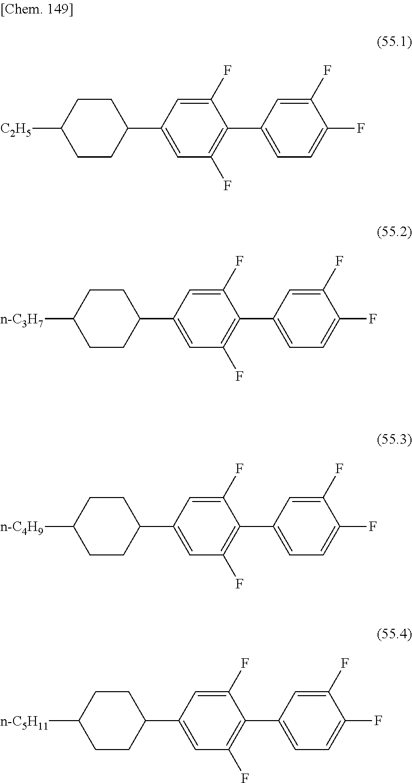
C1CC([C2H5])CCC1C1=CC(F)=C(C2=CC=C(F)C(F)=C2)C(F)=C1.C1CC([n-C3H7])CCC1C1=CC(F)=C(C2=CC=C(F)C(F)=C2)C(F)=C1.C1CC([n-C4H9])CCC1C1=CC(F)=C(C2=CC=C(F)C(F)=C2)C(F)=C1.C1CC([n-C5H11])CCC1C1=CC(F)=C(C2=CC=C(F)C(F)=C2)C(F)=C1
